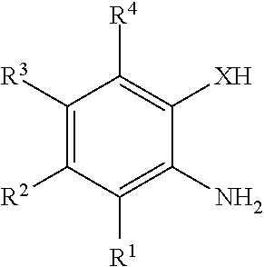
C1([R3])=C([R2])C([R1])=C(N)C([XH])=C1[R4]
